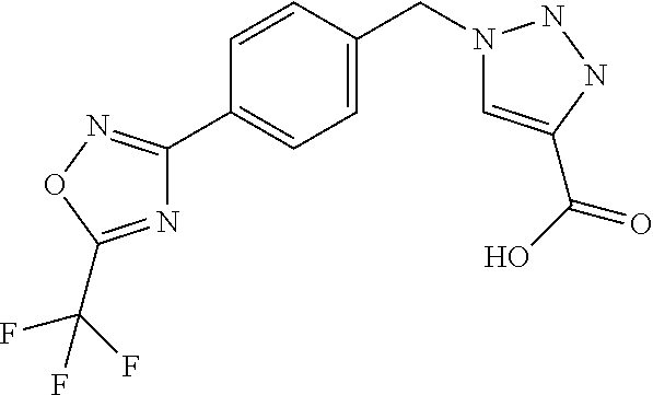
C1=C(C(=O)O)NNN1CC1=CC=C(C2=NOC(C(F)(F)F)=N2)C=C1
